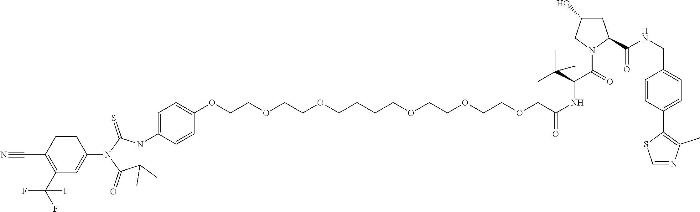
O(CCOCCOCCCCOCCOCCOCC(NC(C(=O)N1C(C(NCC2=CC=C(C3=C(C)N=CS3)C=C2)=O)CC(O)C1)C(C)(C)C)=O)C1=CC=C(N2C(C)(C)C(=O)N(C3=CC(C(F)(F)F)=C(C#N)C=C3)C2=S)C=C1
